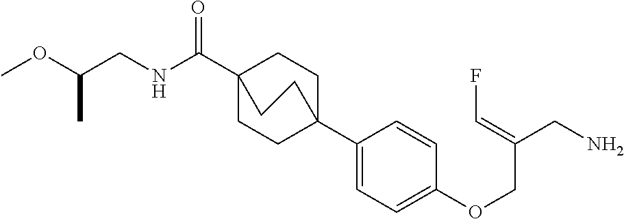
N(C(C12CCC(C3=CC=C(OCC(CN)=CF)C=C3)(CC1)CC2)=O)CC(OC)C
